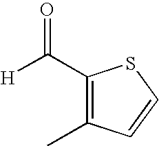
C1(C([H])=O)=C(C)C=CS1
